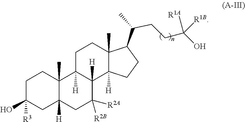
C1C(O)([R3])CC2([H])C(C)(C1)C1([H])C([H])(C([R2A])([R2B])C2)C2([H])C(C)(CC1)C(C(C)CCC(O)([R1A])[R1B])CC2
